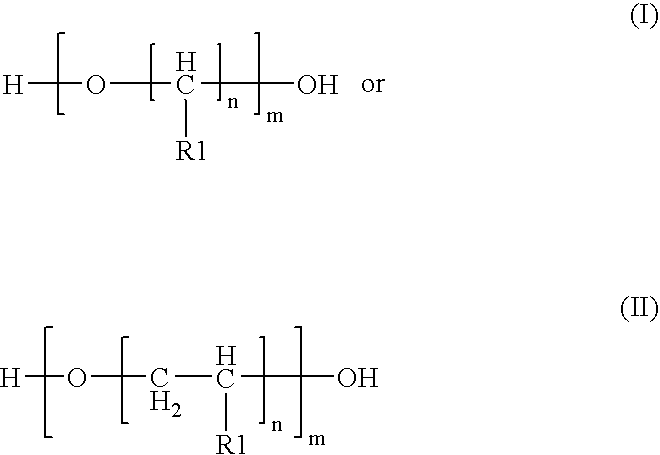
OC([R1])CO[H].[H]OC(O)[R1]
